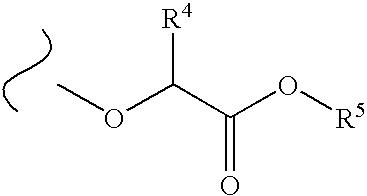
COC(C(O[R5])=O)[R4]
